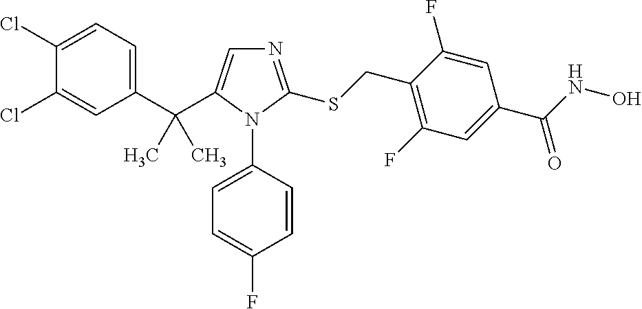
C1(C(C)(C)C2=CN=C(SCC3=C(F)C=C(C(NO)=O)C=C3F)N2C2=CC=C(F)C=C2)=CC=C(Cl)C(Cl)=C1
